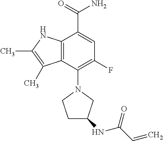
C1(N2CCC(NC(=O)C=C)C2)=C(F)C=C(C(=O)N)C2=C1C(C)=C(C)N2
